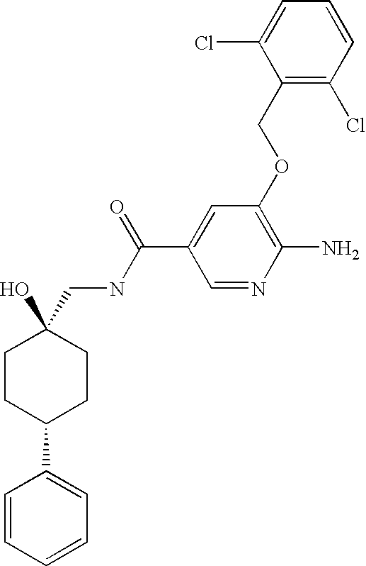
C1(COC2=C(N)N=CC(C(NCC3(O)CCC(C4=CC=CC=C4)CC3)=O)=C2)=C(Cl)C=CC=C1Cl
